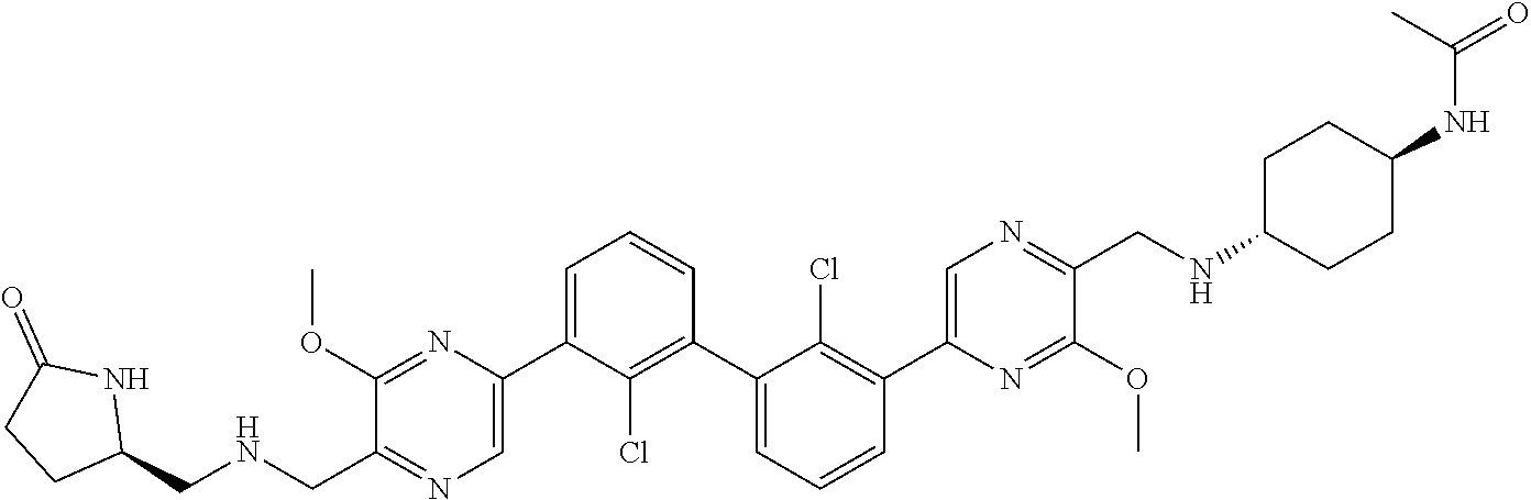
C1(OC)=NC(C2=CC=CC(C3=CC=CC(C4=CN=C(CNC5CCC(NC(C)=O)CC5)C(OC)=N4)=C3Cl)=C2Cl)=CN=C1CNCC1NC(=O)CC1
